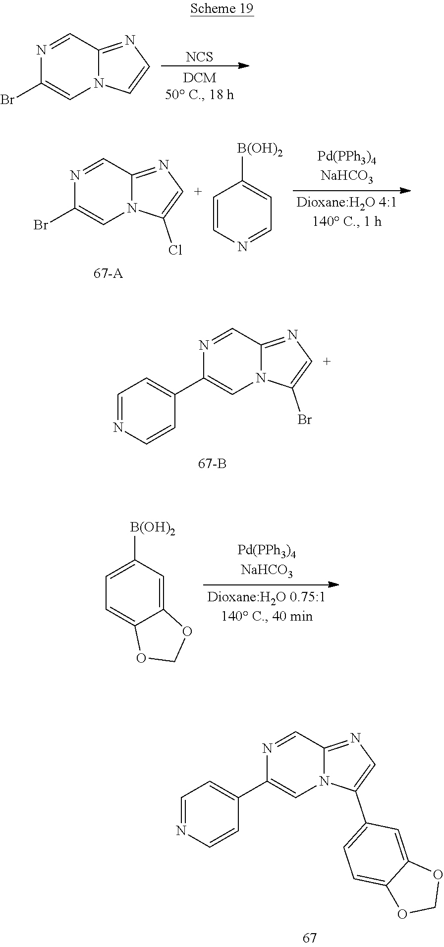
N1=CC2=N[C+]=C(Br)N2C=C1C1=CC=NC=C1.N1=CC2=NC=C(C3=CC=C4C(=C3)OCO4)N2C=C1C1=CC=NC=C1.[NCS].N1=CC2=NC=CN2C=C1Br.N1=CC2=N[C+]=C(Cl)N2C=C1Br.C1=CN=CC=C1[B(OH)2].C1=C([B(OH)2])C=C2C(=C1)OCO2
